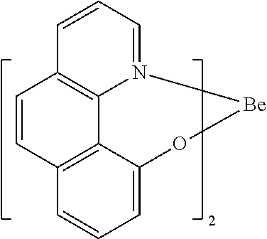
C12=C3N(=CC=C1)[Be]OC1=CC=CC(=C31)C=C2
